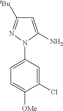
C1=C(N)N(C2=CC=C([OMe])C(Cl)=C2)N=C1[tBu]
